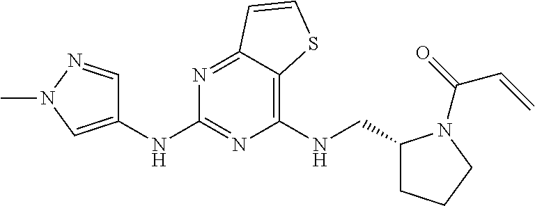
C1(NCC2CCCN2C(=O)C=C)=C2C(=NC(NC3=CN(C)N=C3)=N1)C=CS2
